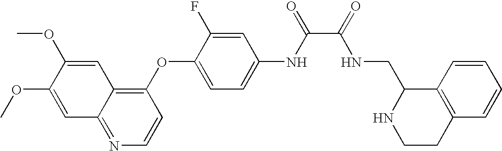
C1(OC2=CC=C(NC(=O)C(NCC3NCCC4=C3C=CC=C4)=O)C=C2F)=C2C(=NC=C1)C=C(OC)C(OC)=C2
